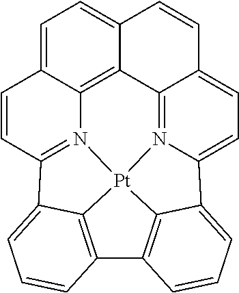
C1=C2C3=C4C(=C1)C=CC1=CC=C5N(=C41)[Pt]14N3=C(C=C2)C2=CC=CC(=C12)C1=C4C5=CC=C1
